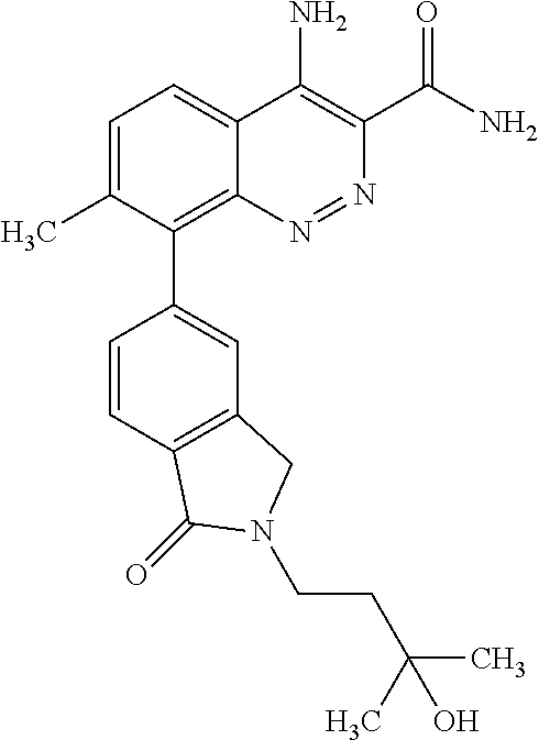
C1=C(C)C(C2=CC3=C(C=C2)C(=O)N(CCC(C)(C)O)C3)=C2C(=C1)C(N)=C(C(N)=O)N=N2
